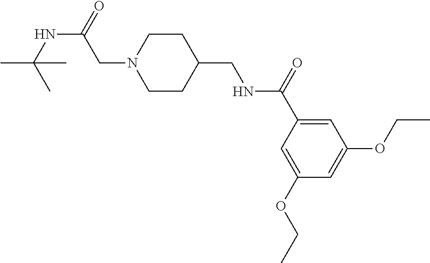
C1(C(=O)NCC2CCN(CC(NC(C)(C)C)=O)CC2)=CC(OCC)=CC(OCC)=C1
